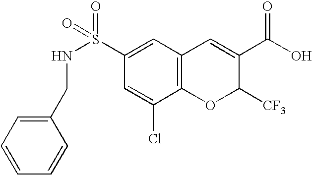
C12=C(C=C(S(=O)(=O)NCC3=CC=CC=C3)C=C1Cl)C=C(C(O)=O)C([CF3])O2
